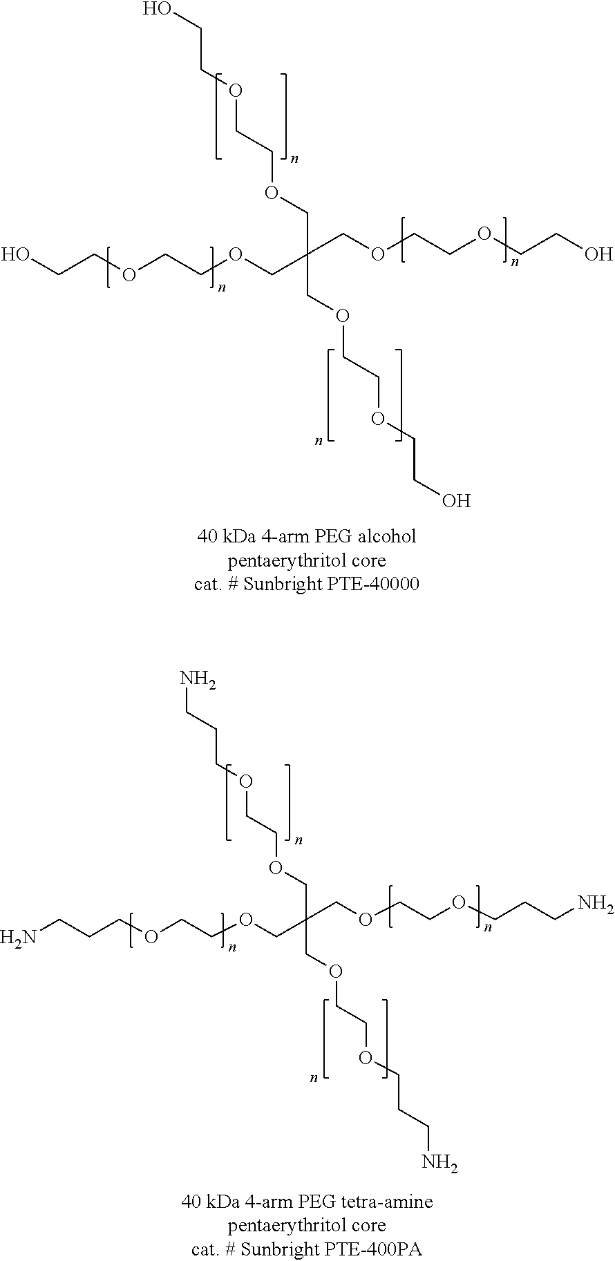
C(CCOCCOCC(COCCOCCCN)(COCCOCCCN)COCCOCCCN)N.OCCOCCOCC(COCCOCCO)(COCCOCCO)COCCOCCO
